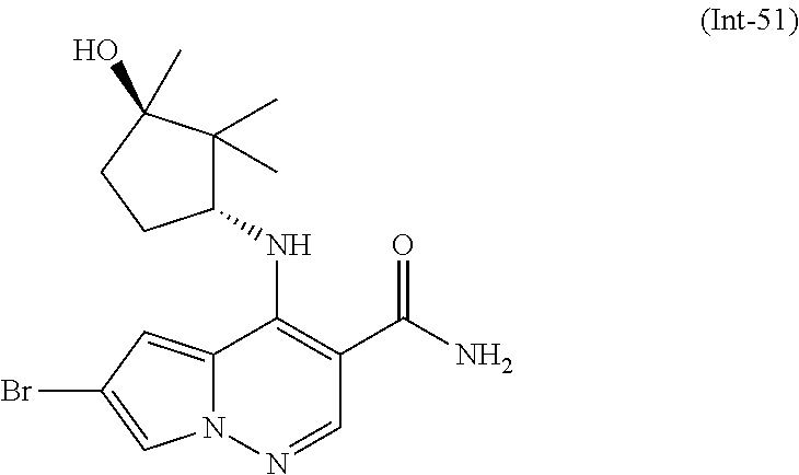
N(C1=C(C(N)=O)C=NN2C1=CC(Br)=C2)C1C(C)(C)C(O)(C)CC1
